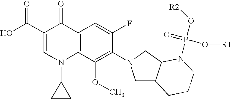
OC(C1=CN(C2CC2)C2=C(C1=O)C=C(F)C(N1CC3C(C1)N(P(O[R1])(=O)O[R2])CCC3)=C2OC)=O
